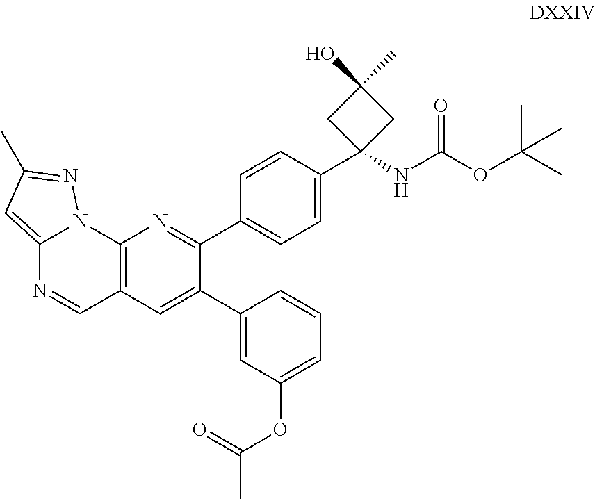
C12=CC(C)=NN1C1=C(C=N2)C=C(C2=CC(OC(=O)C)=CC=C2)C(C2=CC=C(C3(NC(OC(C)(C)C)=O)CC(O)(C)C3)C=C2)=N1
